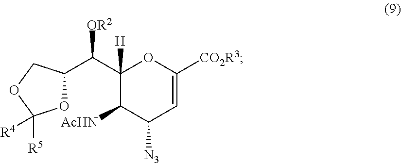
C1(C(C2OC([R5])([R4])OC2)[OR2])([H])C([AcHN])C([N3])C=C([CO2R3])O1
